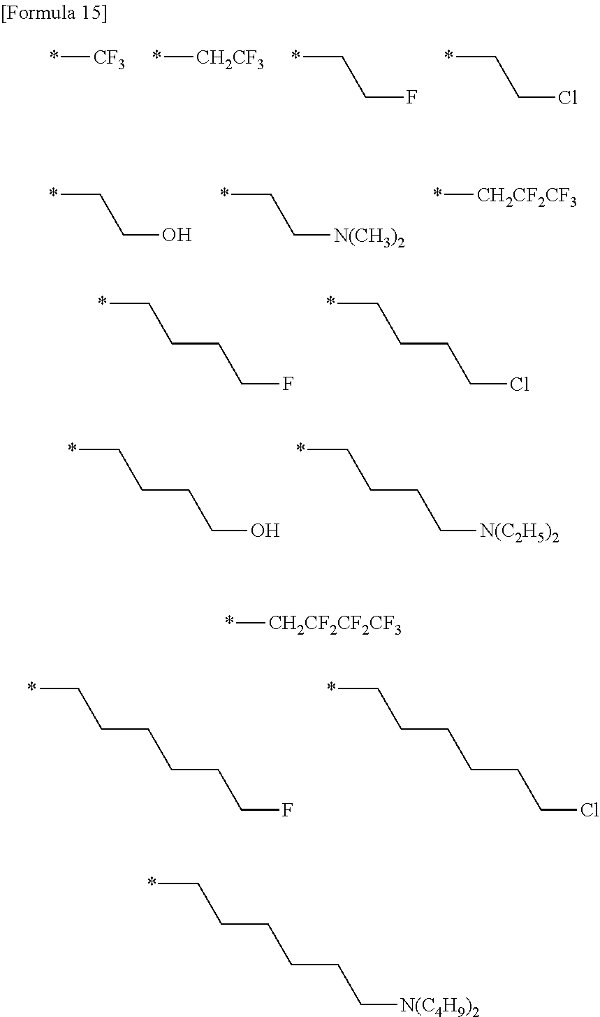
*[CF3].*[CH2CF3].*CCF.*CCCl.*CCO.*CC[N(CH3)2].*[CH2CF2CF3].*CCCCF.*CCCCCl.*CCCCO.*CCCC[N(C2H5)2].*CCCCCCF.*CCCCCCCl.*[CH2CF2CF2CF3].*CCCCCC[N(C4H9)2]
